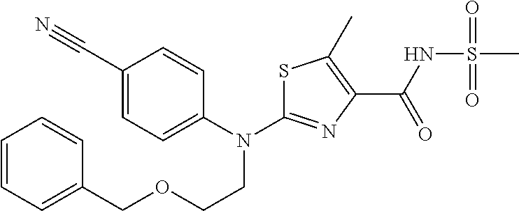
S1C(N(C2=CC=C(C#N)C=C2)CCOCC2=CC=CC=C2)=NC(C(NS(C)(=O)=O)=O)=C1C
